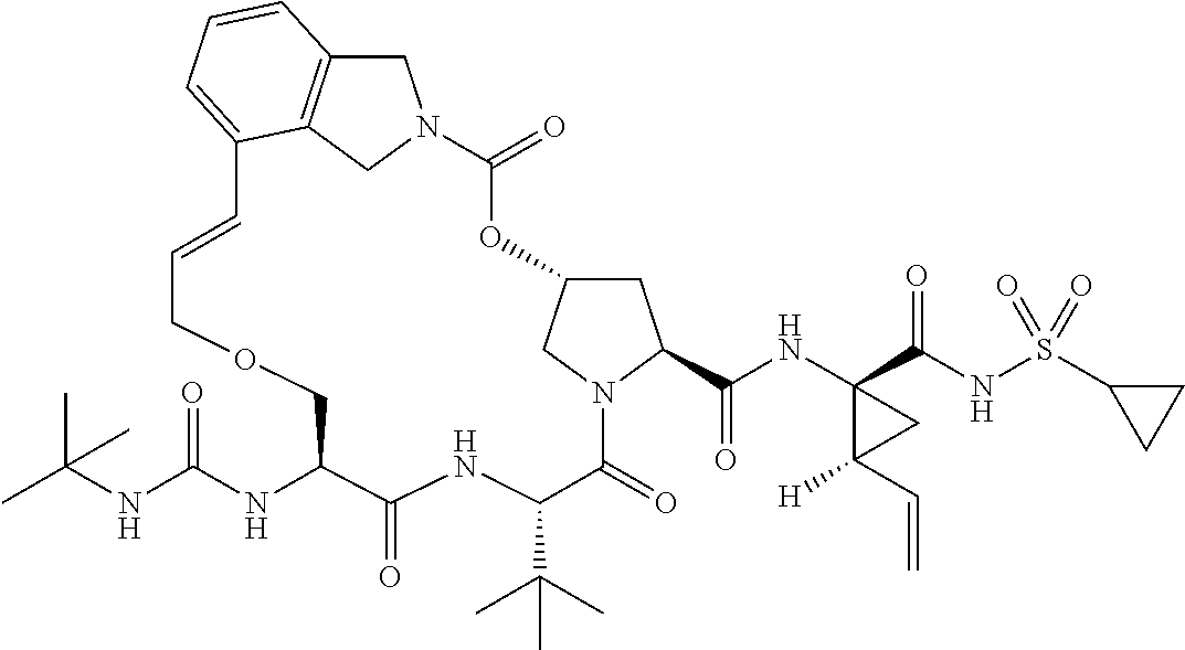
C1C2=C3CN1C(=O)OC1CC(C(NC4(C(NS(C5CC5)(=O)=O)=O)C(C=C)([H])C4)=O)N(C(=O)C(C(C)(C)C)NC(=O)C(NC(NC(C)(C)C)=O)COCC=CC3=CC=C2)C1
